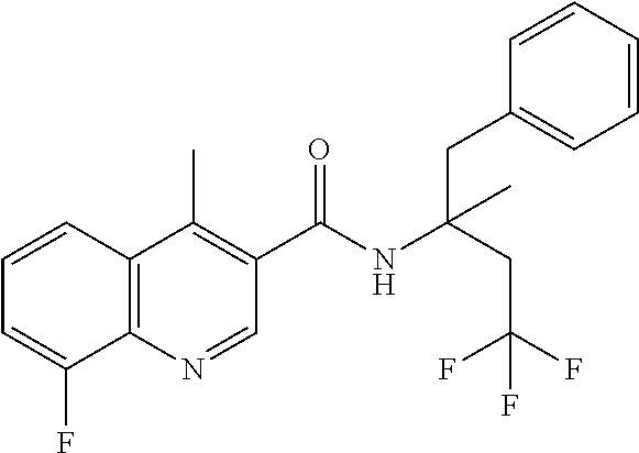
C1=CC2=C(C(F)=C1)N=CC(C(NC(CC(F)(F)F)(CC1=CC=CC=C1)C)=O)=C2C
